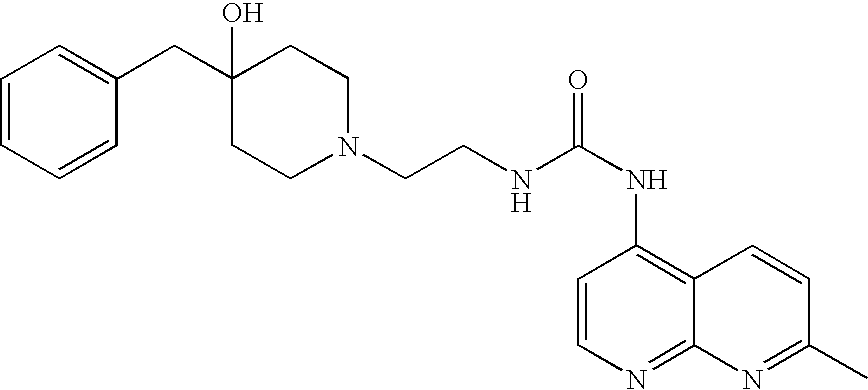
N1(CCNC(NC2=C3C(=NC=C2)N=C(C)C=C3)=O)CCC(CC2=CC=CC=C2)(O)CC1
